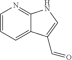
C12=NC=CC=C1C(C=O)=CN2
